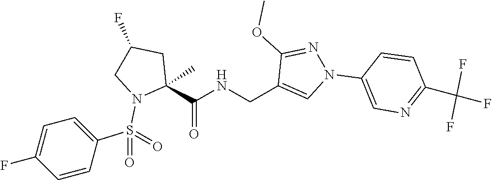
C1(F)CN(S(C2=CC=C(F)C=C2)(=O)=O)C(C(NCC2=CN(C3=CN=C(C(F)(F)F)C=C3)N=C2OC)=O)(C)C1
